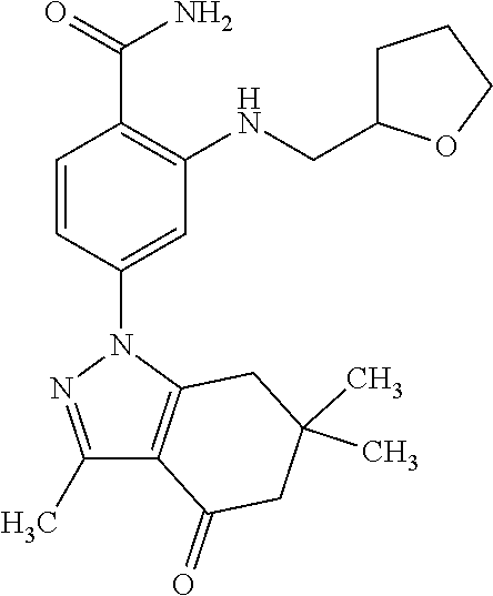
C1(C)=NN(C2=CC(NCC3CCCO3)=C(C(=O)N)C=C2)C2=C1C(=O)CC(C)(C)C2
